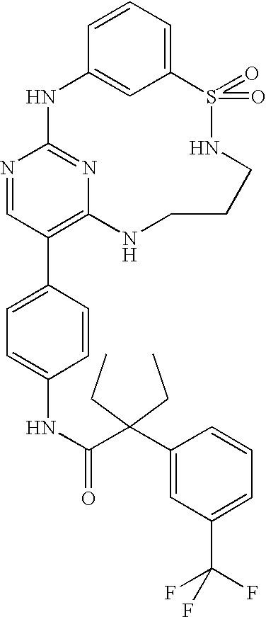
C12=CC=CC(=C1)NC1=NC(=C(C3=CC=C(NC(C(C4=CC(C(F)(F)F)=CC=C4)(CC)CC)=O)C=C3)C=N1)NCCCNS2(=O)=O
